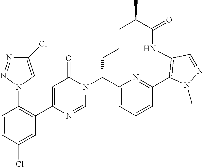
C12=CC=CC(=N1)C1=C(NC(=O)C(C)CCCC2N2C(=O)C=C(C3=C(N4C=C(Cl)N=N4)C=CC(Cl)=C3)N=C2)C=NN1C
